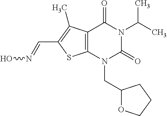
C12=C(N(CC3OCCC3)C(=O)N(C(C)C)C1=O)SC(C=NO)=C2C
